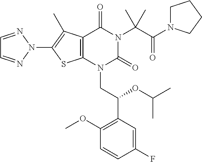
C12=C(N(CC(C3=C(OC)C=CC(F)=C3)OC(C)C)C(=O)N(C(C(N3CCCC3)=O)(C)C)C1=O)SC(N1N=CC=N1)=C2C
